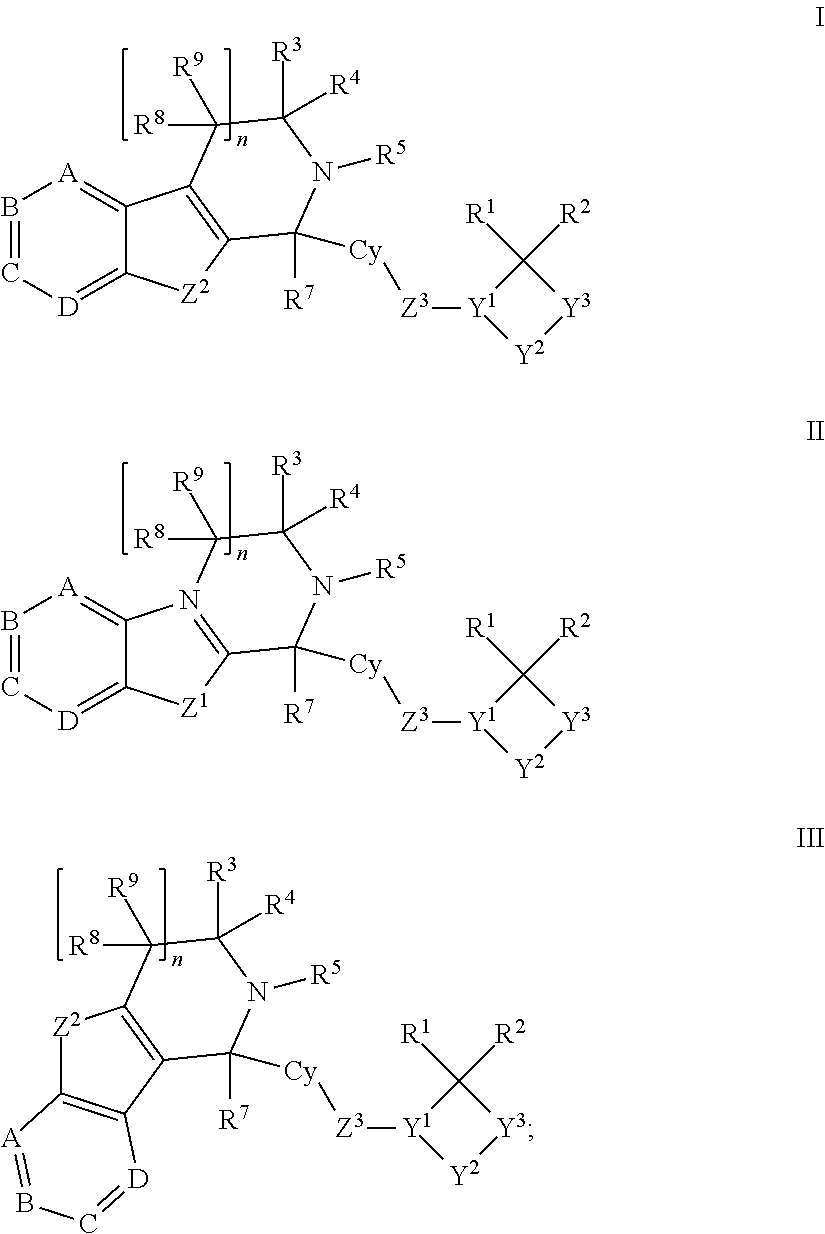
B1=C[D]=C2C(=[A]1)C1=C([Z2]2)C([R7])([Cy][Z3][Y1]2[Y2][Y3]C2([R2])[R1])N([R5])C([R3])([R4])C1([R8])[R9].B1=C[D]=C2C(=[A]1)N1=C([Z1]2)C([R7])([Cy][Z3][Y1]2[Y2][Y3]C2([R2])[R1])N([R5])C([R3])([R4])C1([R8])[R9].C12=C(C3=C([Z2]1)C([R8])([R9])C([R3])([R4])N([R5])C3([R7])[Cy][Z3][Y1]1[Y2][Y3]C1([R2])[R1])[D]=CB=[A]2
